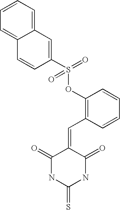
C12=CC=CC=C1C=C(S(OC1=C(C=C3C(=O)NC(=S)NC3=O)C=CC=C1)(=O)=O)C=C2
